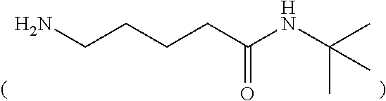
NCCCCC(NC(C)(C)C)=O
